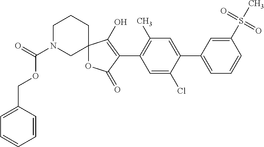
C12(OC(=O)C(C3=C(C)C=C(C4=CC=CC(S(C)(=O)=O)=C4)C(Cl)=C3)=C1O)CCCN(C(OCC1=CC=CC=C1)=O)C2
